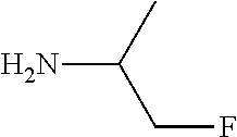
NC(C)CF
